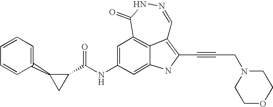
C1(=O)C2=C3C(=C(C#CCN4CCOCC4)NC3=CC(NC(C3C(C4=CC=CC=C4)C3)=O)=C2)C=NN1
